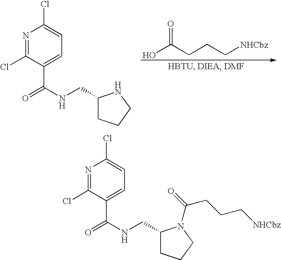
N1=C(Cl)C(C(NCC2CCCN2)=O)=CC=C1Cl.OC(CCC[NHCbz])=O.N1=C(Cl)C(C(NCC2CCCN2C(=O)CCC[NHCbz])=O)=CC=C1Cl
